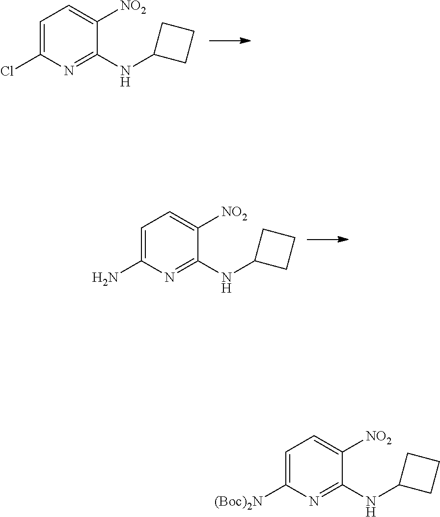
C1=C(Cl)N=C(NC2CCC2)C([NO2])=C1.C1=C(N)N=C(NC2CCC2)C([NO2])=C1.C1=C([(Boc)2N])N=C(NC2CCC2)C([NO2])=C1
